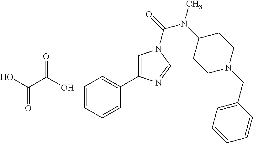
OC(=O)C(=O)O.C1=CC=CC(C2=CN(C(N(C)C3CCN(CC4=CC=CC=C4)CC3)=O)C=N2)=C1
